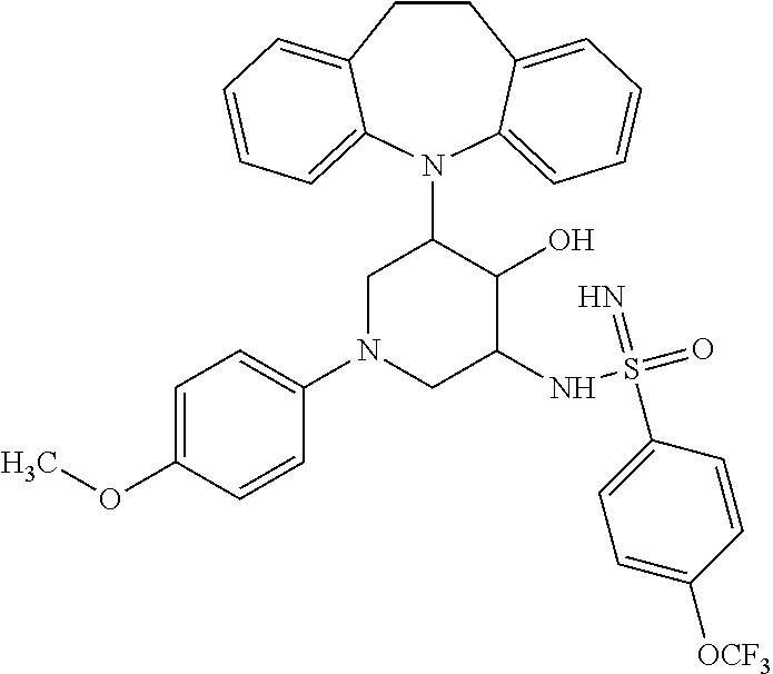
C12=CC=CC=C1N(C1CN(C3=CC=C(OC)C=C3)CC(NS(=O)(=N)C3=CC=C([OCF3])C=C3)C1O)C1=CC=CC=C1CC2
